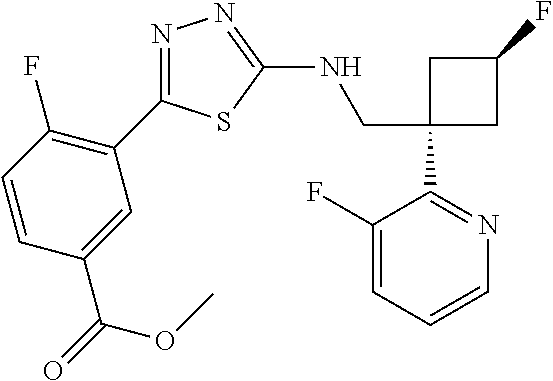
C1(CNC2=NN=C(C3=C(F)C=CC(C(=O)OC)=C3)S2)(C2=NC=CC=C2F)CC(F)C1
